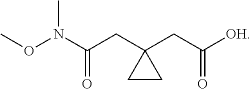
C(=O)(N(OC)C)CC1(CC([OH])=O)CC1
